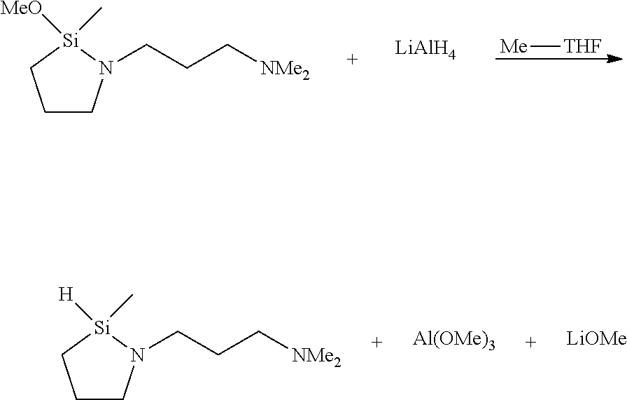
[Me][THF].C1CN(CCC[NMe2])[Si]([MeO])(C)C1.[LiAlH4].C1CN(CCC[NMe2])[Si]([H])(C)C1.[Al(OMe)3].[LiOMe]
